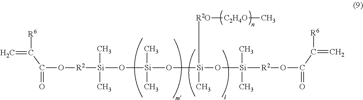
[R2]([Si](C)(C)O[Si](C)(C)O[Si](O[Si]([R2]OC(=O)C(=C)[R6])(C)C)([R2O][C2H4O]C)C)OC(=O)C(=C)[R6]
